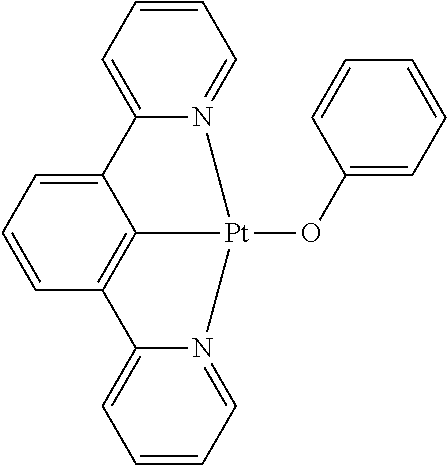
C1=CC=C2N(=C1)[Pt]1(OC3=CC=CC=C3)C3=C(C=CC=C23)C2=CC=CC=N21
